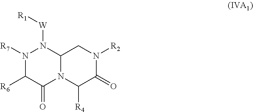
N1([R7])C([R6])C(=O)N2C(N1[W][R1])CN([R2])C(=O)C2[R4]
